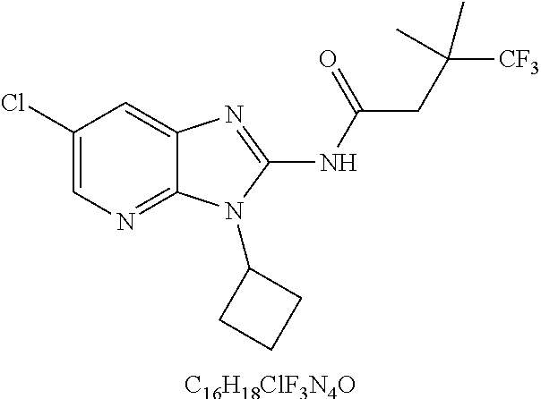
C1(Cl)=CN=C2C(=C1)N=C(NC(CC([CF3])(C)C)=O)N2C1CCC1.[C16H18ClF3N4O]
